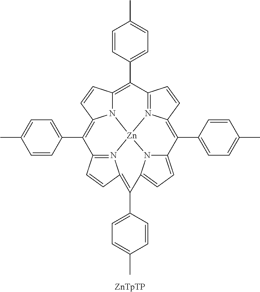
C1=CC(C2=C3N4C(=C(C5=CC=C(C)C=C5)C5=N6C(=C(C7=CC=C(C)C=C7)C7=CC=C8N7[Zn]46N4=C2C=CC4=C8C2=CC=C(C)C=C2)C=C5)C=C3)=CC=C1C
